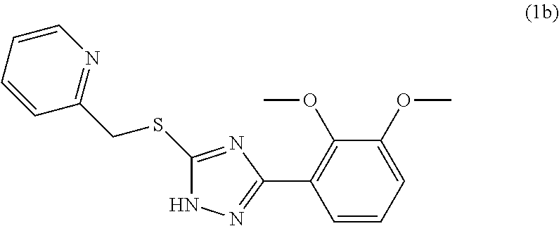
C1(SCC2=NC=CC=C2)=NC(C2=C(OC)C(OC)=CC=C2)=NN1
